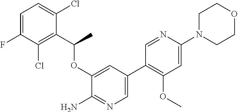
C1(OC(C2=C(Cl)C(F)=CC=C2Cl)C)=CC(C2=C(OC)C=C(N3CCOCC3)N=C2)=CN=C1N
